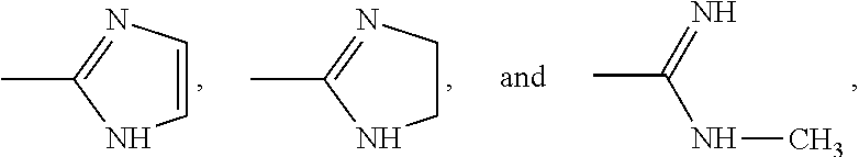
C1=CN=C(C)N1.C1CN=C(C)N1.C(C)(=N)NC
